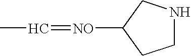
CC=[NO]C1CCNC1
